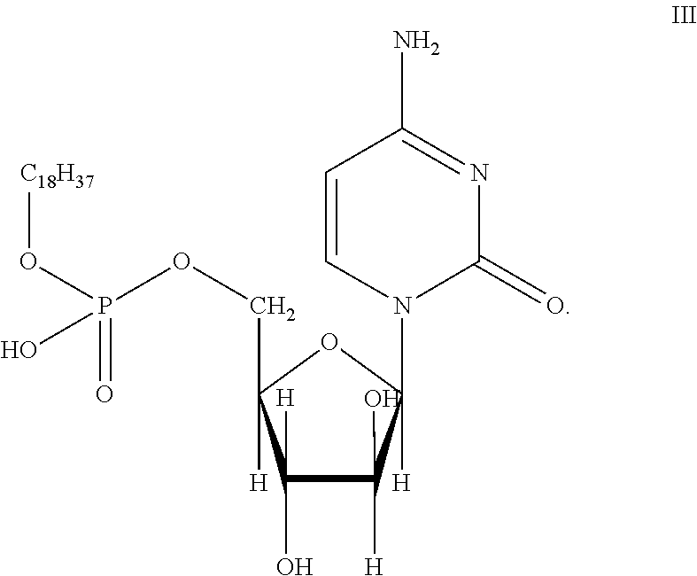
C1([H])(O)C(O)([H])C(N2C(=O)N=C(N)C=C2)([H])OC1(COP(O[C18H37])(=O)O)[H]
